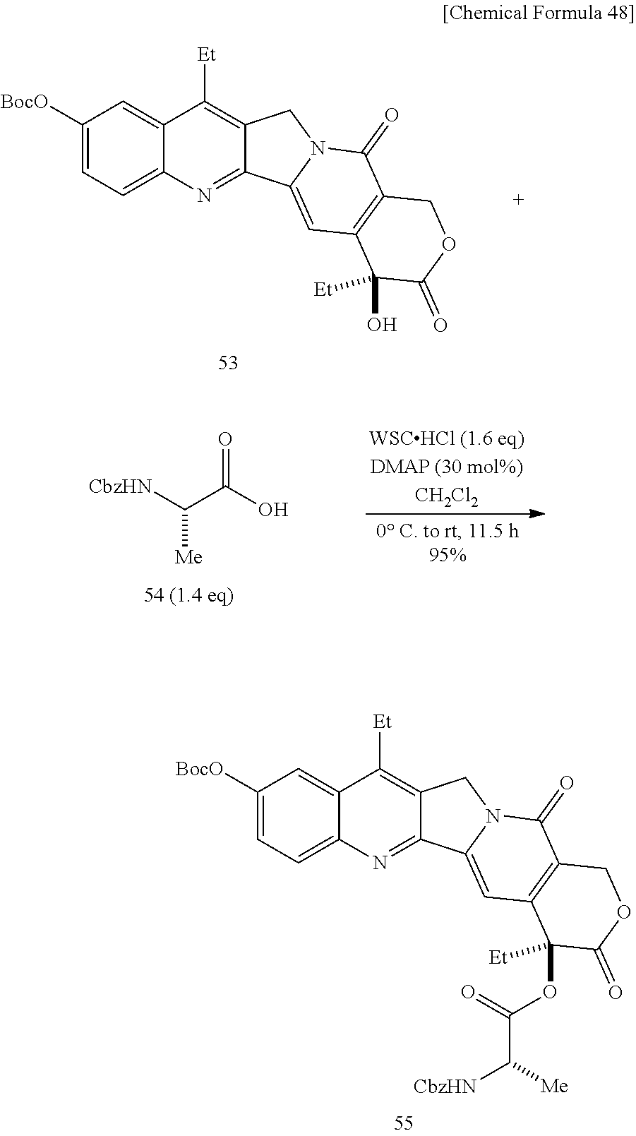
C1([BocO])=CC=C2C(=C1)C([Et])=C1C(=N2)C2=CC3=C(C(=O)N2C1)COC(=O)C3(O)[Et].O=C(C([CbzHN])[Me])O.C1([BocO])=CC=C2C(=C1)C([Et])=C1C(=N2)C2=CC3=C(C(=O)N2C1)COC(=O)C3(OC(C([CbzHN])[Me])=O)[Et]
